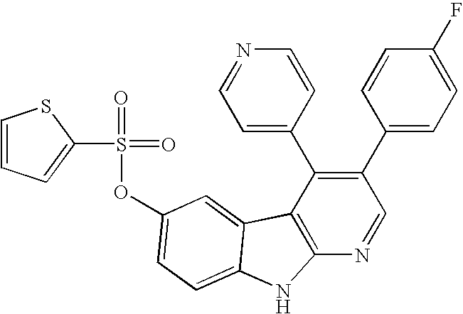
C1(S(=O)(=O)OC2=CC=C3C(=C2)C2=C(N=CC(C4=CC=C(F)C=C4)=C2C2=CC=NC=C2)N3)=CC=CS1
